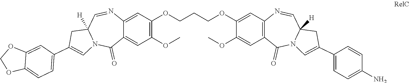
C1(OCCCOC2=CC3=C(C=C2OC)C(=O)N2C([H])(C=N3)CC(C3=CC=C(N)C=C3)=C2)=C(OC)C=C2C(=C1)N=CC1([H])N(C2=O)C=C(C2=CC=C3C(=C2)OCO3)C1
